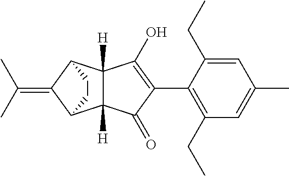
C1(CC)=C(C2=C(O)C3([H])C([H])(C2=O)C2C(=C(C)C)C3CC2)C(CC)=CC(C)=C1
